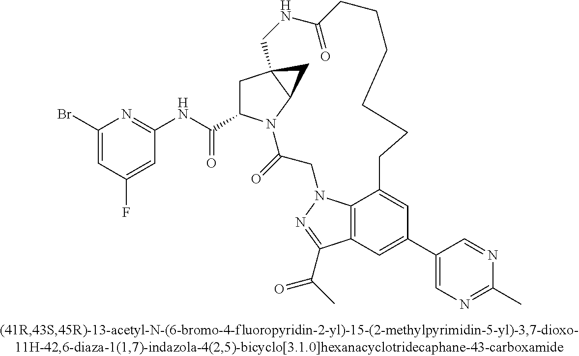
C12=C3C=C(C4=CN=C(C)N=C4)C=C1CCCCCCC(=O)NCC14CC(C(NC5=NC(Br)=CC(F)=C5)=O)N(C(=O)CN2N=C3C(=O)C)C1C4
